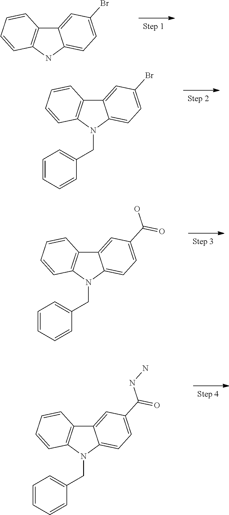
C12=CC(Br)=CC=C1NC1=C2C=CC=C1.C12=CC(Br)=CC=C1N(CC1=CC=CC=C1)C1=C2C=CC=C1.C12=CC(C(O)=O)=CC=C1N(CC1=CC=CC=C1)C1=C2C=CC=C1.C12=CC(C(NN)=O)=CC=C1N(CC1=CC=CC=C1)C1=C2C=CC=C1
